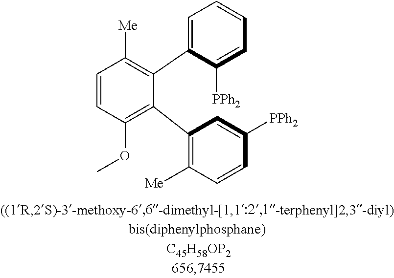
C1=CC(OC)=C(C2=C([Me])C=CC([PPh2])=C2)C(C2=CC=CC=C2[PPh2])=C1[Me]
